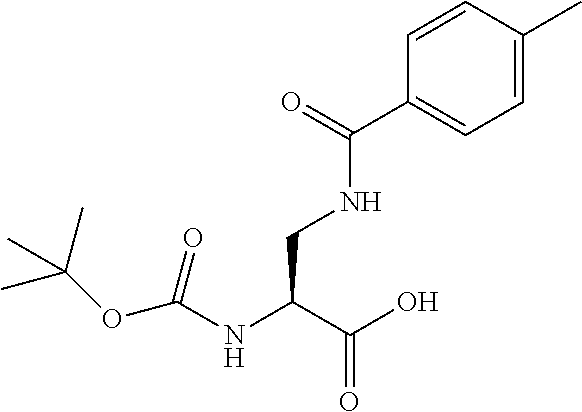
C1=CC(C)=CC=C1C(=O)NCC(NC(OC(C)(C)C)=O)C(O)=O
